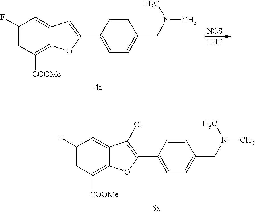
C1(F)=CC([COOMe])=C2C(=C1)C=C(C1=CC=C(CN(C)C)C=C1)O2.[NCS].[THF].C1(F)=CC([COOMe])=C2C(=C1)C(Cl)=C(C1=CC=C(CN(C)C)C=C1)O2
